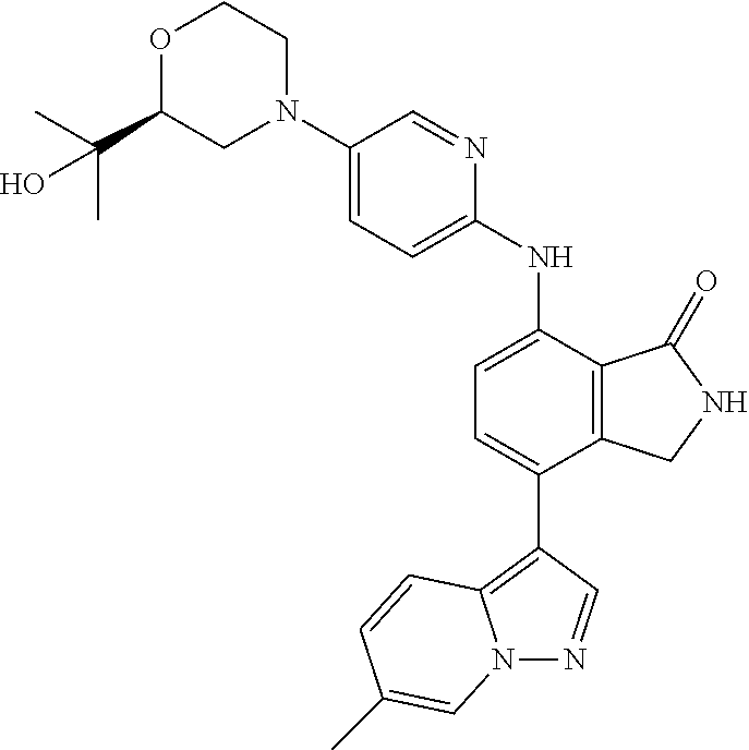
C1(N2CCOC(C(C)(C)O)C2)=CC=C(NC2=CC=C(C3=C4N(N=C3)C=C(C)C=C4)C3=C2C(=O)NC3)N=C1
